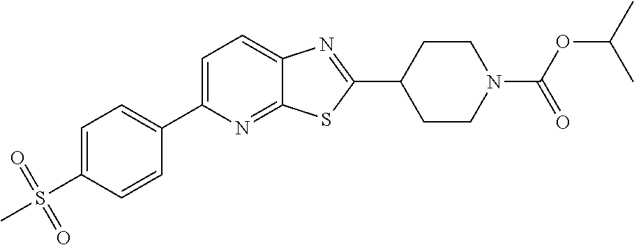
C1=C(C2=CC=C(S(=O)(=O)C)C=C2)N=C2C(=C1)N=C(C1CCN(C(=O)OC(C)C)CC1)S2
